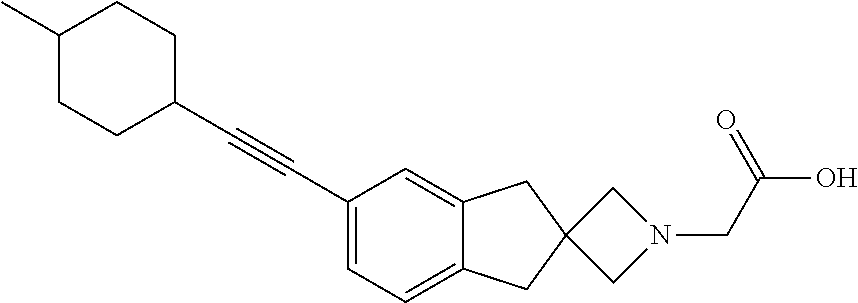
C1=C(C#CC2CCC(C)CC2)C=C2C(=C1)CC1(C2)CN(CC(O)=O)C1
